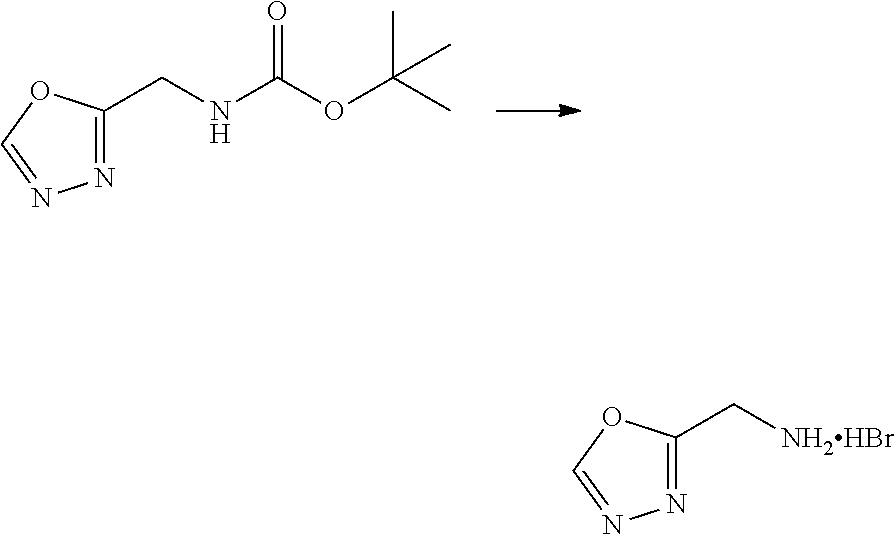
N(CC1=NN=CO1)C(OC(C)(C)C)=O.[NH2HBr]CC1=NN=CO1
